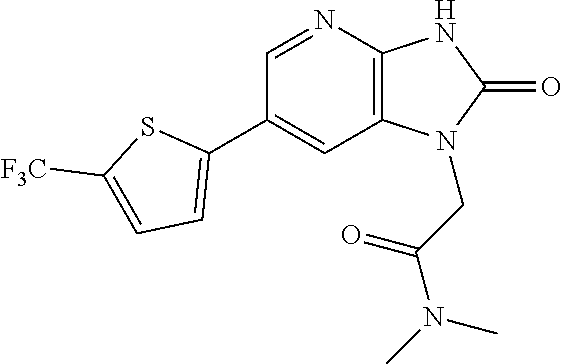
N1=CC(C2=CC=C([F3C])S2)=CC2=C1NC(=O)N2CC(N(C)C)=O
